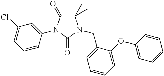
C1(C)(C)C(=O)N(C2=CC(Cl)=CC=C2)C(=O)N1CC1=CC=CC=C1OC1=CC=CC=C1
